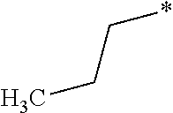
C(CC)*
